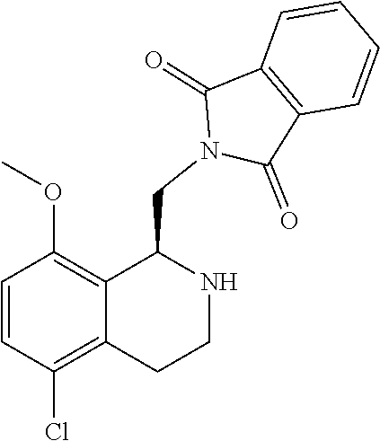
O(C)C1=C2C(=C(Cl)C=C1)CCNC2CN1C(=O)C2=C(C1=O)C=CC=C2
